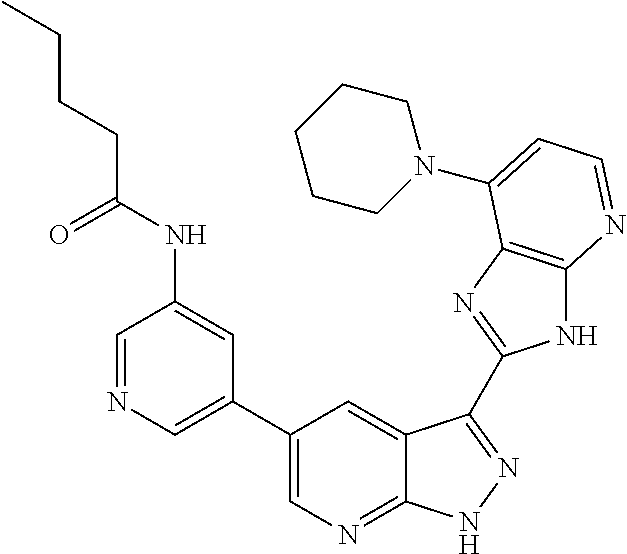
C1=NC=C(C2=CN=C3C(=C2)C(C2=NC4=C(N2)N=CC=C4N2CCCCC2)=NN3)C=C1NC(CCCC)=O
